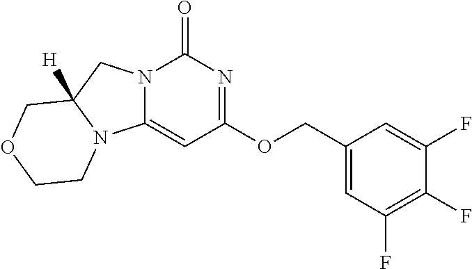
C1=C(COC2=NC(=O)N3C(=C2)N2C([H])(C3)COCC2)C=C(F)C(F)=C1F
